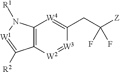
C12=C([W2]=[W3]C(CC([Z])(F)F)=[W4]1)C([R2])=[W1]N2[R1]
